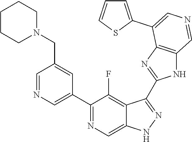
C1(C2=CN=CC(CN3CCCCC3)=C2)=NC=C2C(=C1F)C(C1=NC3=C(N1)C=NC=C3C1=CC=CS1)=NN2
